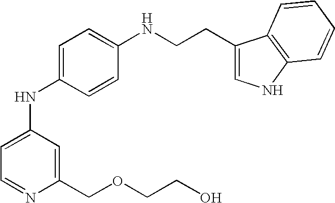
C1=C(NC2=CC=NC(COCCO)=C2)C=CC(NCCC2=CNC3=C2C=CC=C3)=C1
